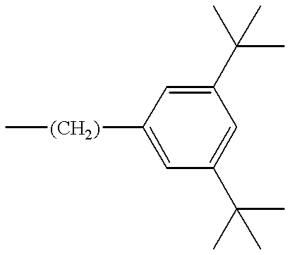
C[(CH2)]C1=CC(C(C)(C)C)=CC(C(C)(C)C)=C1
